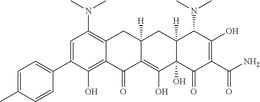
C1=C(C2=CC=C(C)C=C2)C(O)=C2C(=C1N(C)C)CC1([H])C(=C(O)C3(O)C([H])(C1)C(N(C)C)C(O)=C(C(N)=O)C3=O)C2=O
